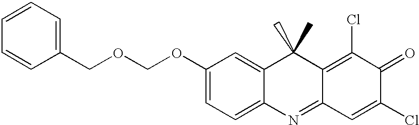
C(OC1=CC=C2C(=C1)C(C)(C)C1=C(Cl)C(=O)C(Cl)=CC1=N2)OCC1=CC=CC=C1
